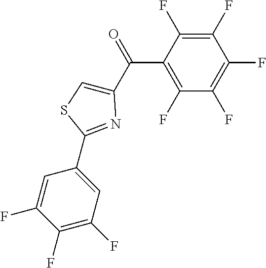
C1(F)=C(F)C(C(=O)C2=CSC(C3=CC(F)=C(F)C(F)=C3)=N2)=C(F)C(F)=C1F
